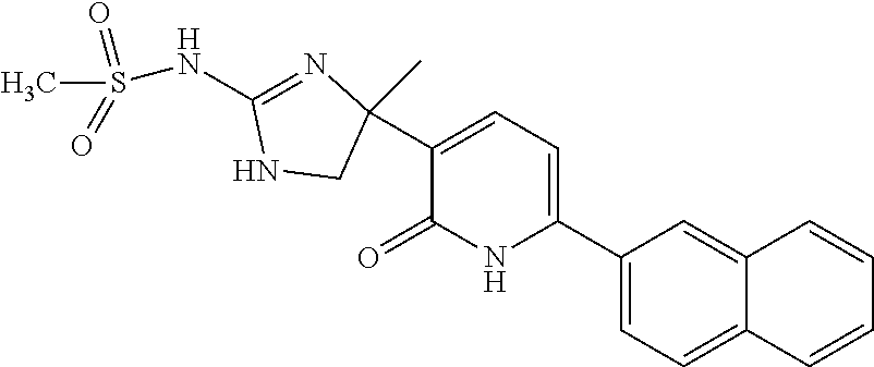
C1(C2=CC=C(C3(C)CNC(NS(=O)(C)=O)=N3)C(=O)N2)=CC=C2C(=C1)C=CC=C2
